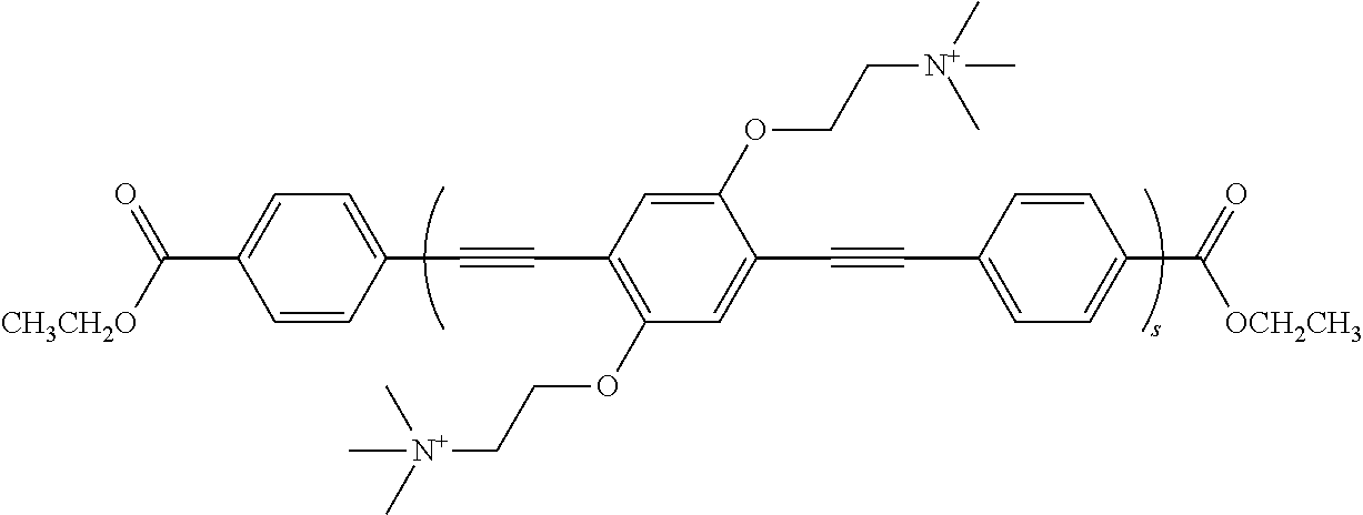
C(C1=CC=C(C#CC2=C(OCC[N+](C)(C)C)C=C(C#CC3=CC=C(C(=O)[OCH2CH3])C=C3)C(OCC[N+](C)(C)C)=C2)C=C1)([CH3CH2O])=O
